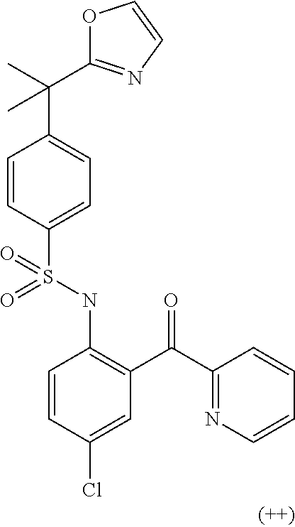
C1=CC(S(NC2=C(C(C3=NC=CC=C3)=O)C=C(Cl)C=C2)(=O)=O)=CC=C1C(C)(C)C1=NC=CO1
